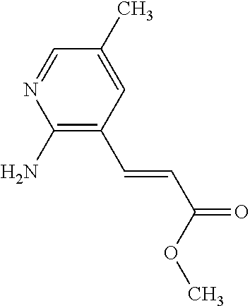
CC1=CC(C=CC(OC)=O)=C(N)N=C1
